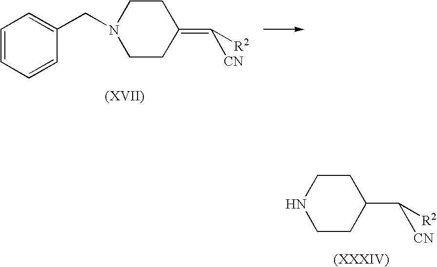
C1CC(=C([R2])[CN])CCN1CC1=CC=CC=C1.C1CC(C([R2])[CN])CCN1
